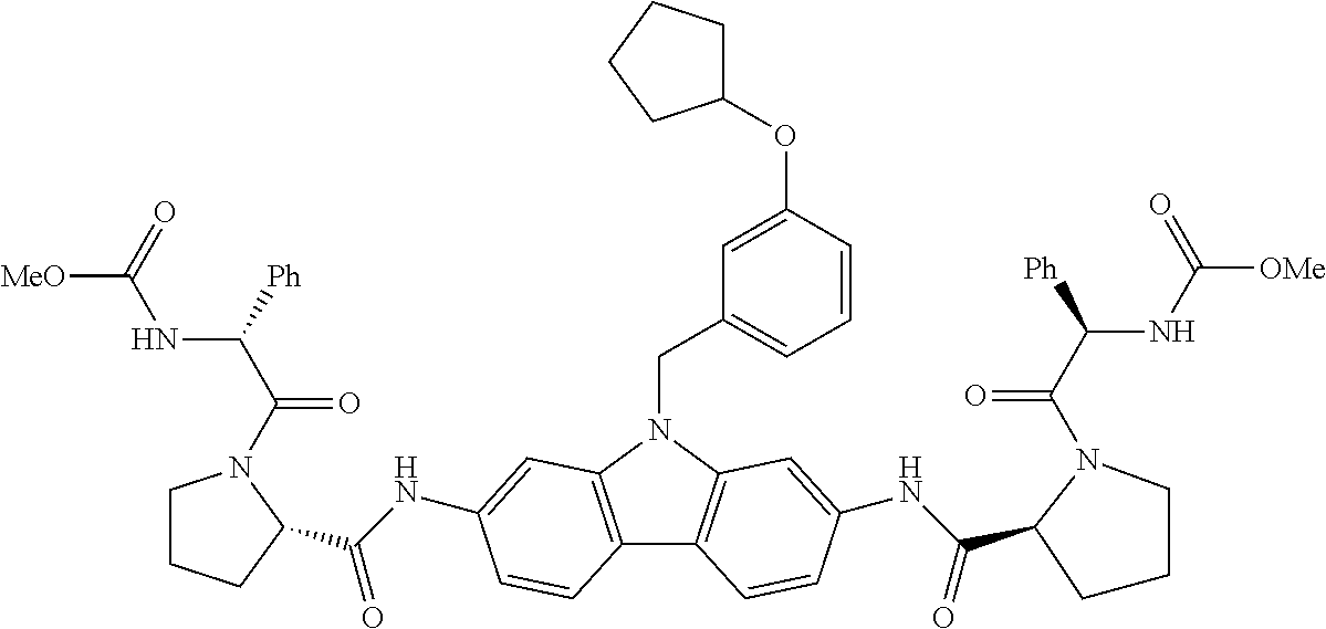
C1CCC(C(NC2=CC3=C(C4=C(N3CC3=CC=CC(OC5CCCC5)=C3)C=C(NC(=O)C3N(C(C(NC([OMe])=O)[Ph])=O)CCC3)C=C4)C=C2)=O)N1C(C(NC([MeO])=O)[Ph])=O
